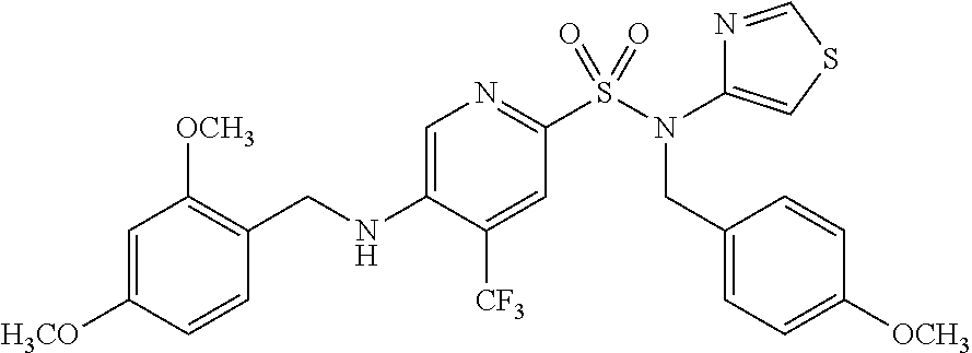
C1(NCC2=C([OCH3])C=C([H3CO])C=C2)=CN=C(S(N(C2=CSC=N2)CC2=CC=C([OCH3])C=C2)(=O)=O)C=C1[CF3]
